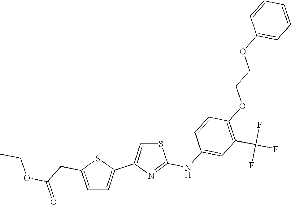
C1(NC2=NC(C3=CC=C(CC(OCC)=O)S3)=CS2)=CC(C(F)(F)F)=C(OCCOC2=CC=CC=C2)C=C1
